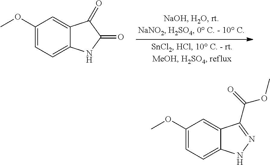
C1(OC)=CC=C2C(=C1)C(=O)C(=O)N2.C1(OC)=CC=C2C(=C1)C(C(=O)OC)=NN2
